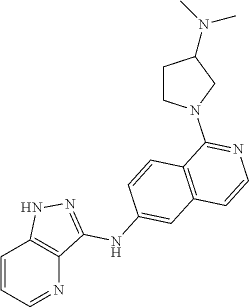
C1=CC=NC2=C1NN=C2NC1=CC2=C(C=C1)C(N1CCC(N(C)C)C1)=NC=C2
